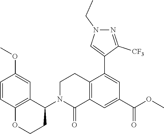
[CF3]C1=NN(CC)C=C1C1=CC(C(OC)=O)=CC2=C1CCN(C1C3=C(OCC1)C=CC(OC)=C3)C2=O
